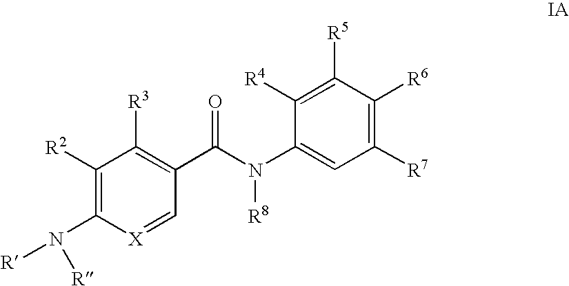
N(C1=C([R2])C([R3])=C(C(N(C2=CC([R7])=C([R6])C([R5])=C2[R4])[R8])=O)C=[X]1)([R])[R]
